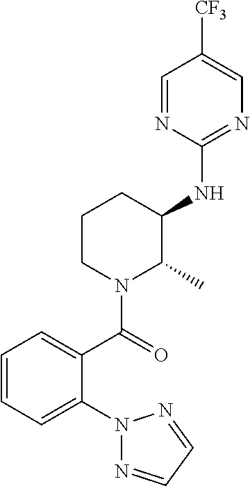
C1=CC=C(N2N=CC=N2)C(C(=O)N2C(C)C(NC3=NC=C([CF3])C=N3)CCC2)=C1
